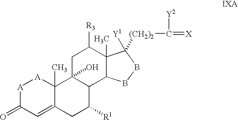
[A]1C(=O)C=C2C(C)([A]1)C1(O)C(C([R1])C2)C2C(C)(C([R3])C1)C([Y1])([(CH2)2]C([Y2])=[X])BB2
